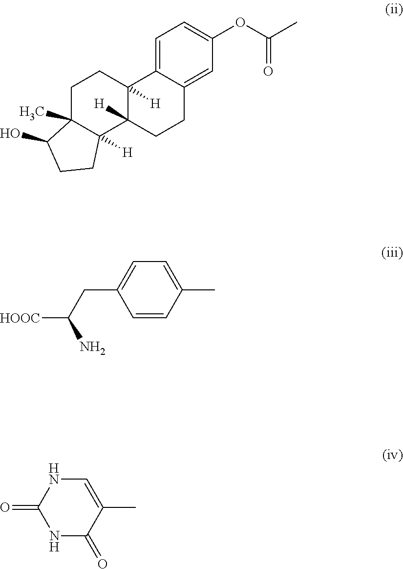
C1=C2C(=CC(OC(=O)C)=C1)CCC1([H])C2([H])CCC2(C)C1([H])CCC2O.C1=CC(C)=CC=C1CC([HOOC])N.N1C(=O)C(C)=CNC1=O
